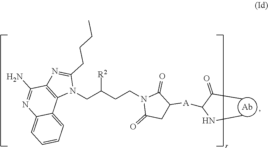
N1(CCC(CN2C(CCCC)=NC3=C2C2=CC=CC=C2N=C3N)[R2])C(=O)CC([A]C(C(C)=O)NC)C1=O
